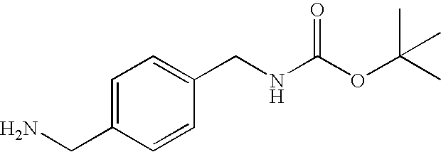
C1=C(CN)C=CC(CNC(OC(C)(C)C)=O)=C1
